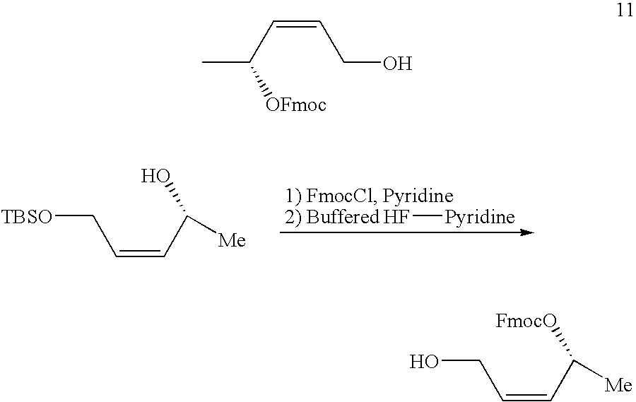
F[Pyridine].[TBSO]CC=CC([Me])O.OCC=CC([Me])[FmocO].C(=CCO)C(C)[OFmoc]
